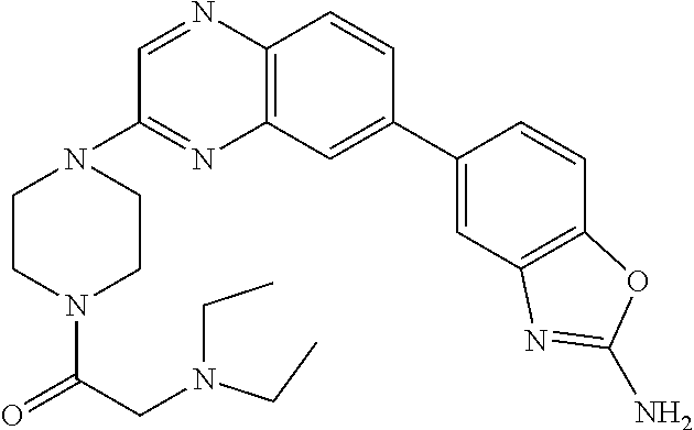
C12=C(C=CC(C3=CC4=C(C=C3)OC(N)=N4)=C1)N=CC(N1CCN(C(CN(CC)CC)=O)CC1)=N2
